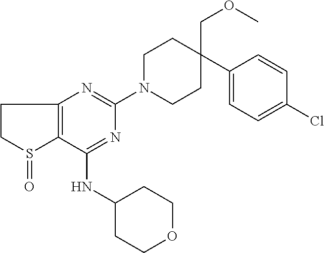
C1(NC2CCOCC2)=NC(N2CCC(COC)(C3=CC=C(Cl)C=C3)CC2)=NC2=C1S(=O)CC2
